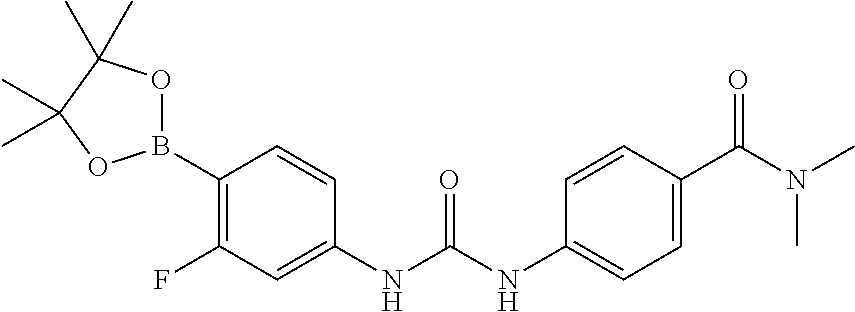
B1(C2=C(F)C=C(NC(NC3=CC=C(C(N(C)C)=O)C=C3)=O)C=C2)OC(C)(C)C(C)(C)O1
